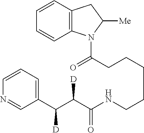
C(CCCCCNC(C(C(C1=CC=CN=C1)[D])[D])=O)(N1C2=C(CC1[Me])C=CC=C2)=O
